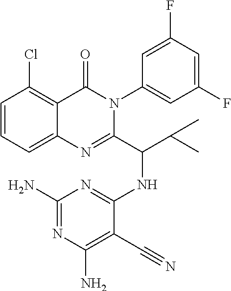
C1=CC=C2C(=C1Cl)C(=O)N(C1=CC(F)=CC(F)=C1)C(C(C(C)C)NC1=NC(N)=NC(N)=C1C#N)=N2
